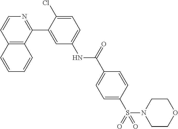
C12=C(C(C3=CC(NC(C4=CC=C(S(=O)(N5CCOCC5)=O)C=C4)=O)=CC=C3Cl)=NC=C1)C=CC=C2
